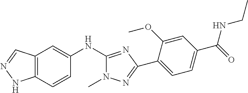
C12=C(C=CC(NC3=NC(C4=CC=C(C(=O)NCC)C=C4OC)=NN3C)=C1)NN=C2
